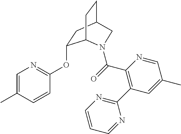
C1=C(C)C=CC(OC2CC3CCC2N(C(=O)C2=C(C4=NC=CC=N4)C=C(C)C=N2)C3)=N1
